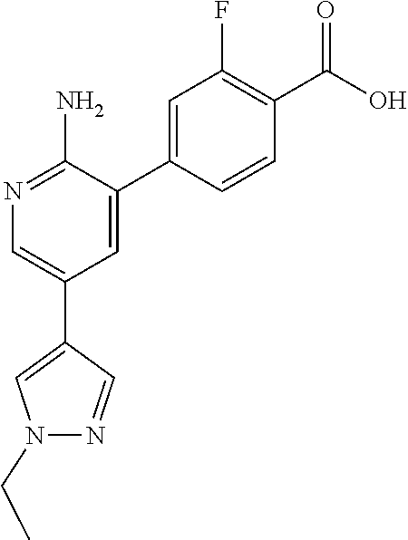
C1=C(C2=CC(C3=CN(CC)N=C3)=CN=C2N)C=CC(C(O)=O)=C1F
